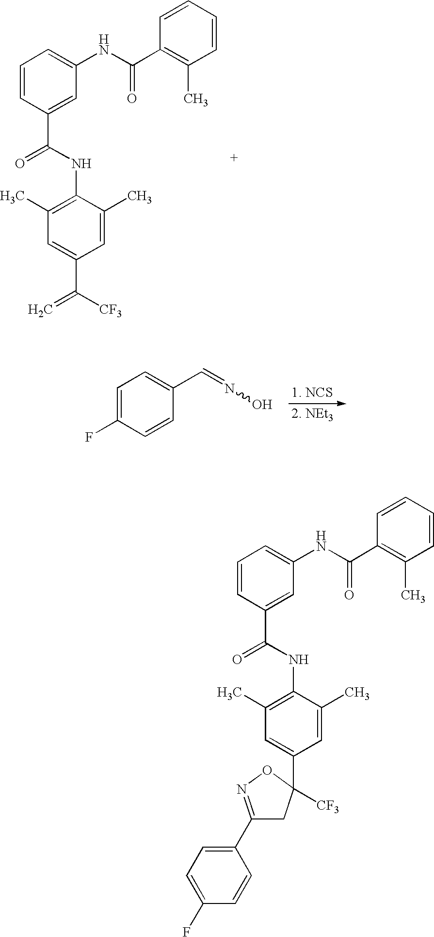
C1=CC(C(=O)NC2=C(C)C=C(C(=C)[CF3])C=C2C)=CC(NC(C2=C(C)C=CC=C2)=O)=C1.C1=C(F)C=CC(C=NO)=C1.C1=CC(C(=O)NC2=C(C)C=C(C3([CF3])CC(C4=CC=C(F)C=C4)=NO3)C=C2C)=CC(NC(C2=C(C)C=CC=C2)=O)=C1
